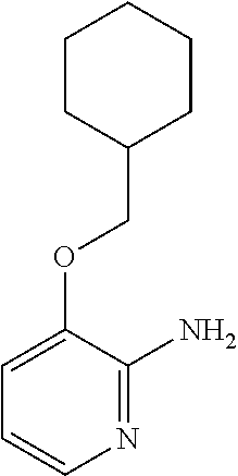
N1=C(N)C(OCC2CCCCC2)=CC=C1
